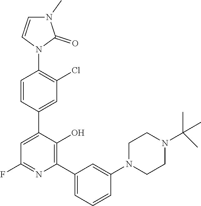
C1=C(C2=CC(Cl)=C(N3C(=O)N(C)C=C3)C=C2)C(O)=C(C2=CC=CC(N3CCN(C(C)(C)C)CC3)=C2)N=C1F
